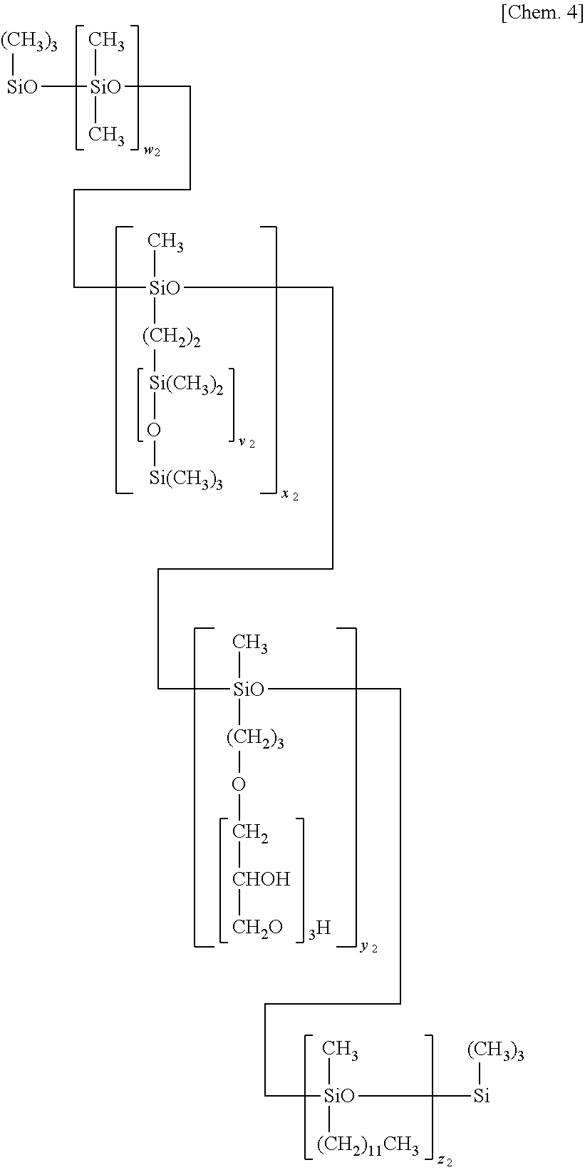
[SiO]([SiO](C)(C)CCCC[SiO](C)([(CH2)2][Si(CH3)2]O[Si(CH3)3])CCCC[SiO](C)([(CH2)3]OC[CHOH][CH2O])CCCC[SiO](C)([(CH2)11CH3])[Si][(CH3)3])[(CH3)3].[3H]
